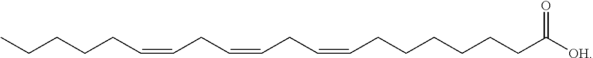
C(CCCCCC([OH])=O)C=CCC=CCC=CCCCCC
